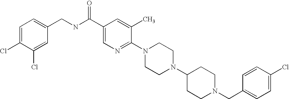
C1(Cl)=CC=C(CN2CCC(N3CCN(C4=NC=C(C(NCC5=CC=C(Cl)C(Cl)=C5)=O)C=C4C)CC3)CC2)C=C1
